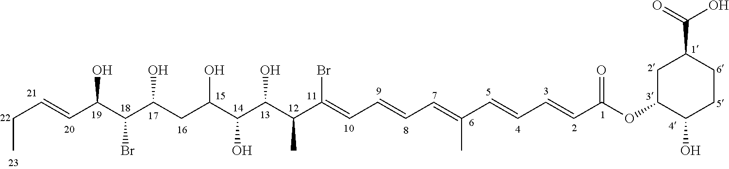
C(C=CC(C(C(CC(C(C(C(C(=CC=CC=C(C=CC=CC(OC1CC(C(=O)O)CCC1O)=O)C)Br)C)O)O)O)O)Br)O)C
